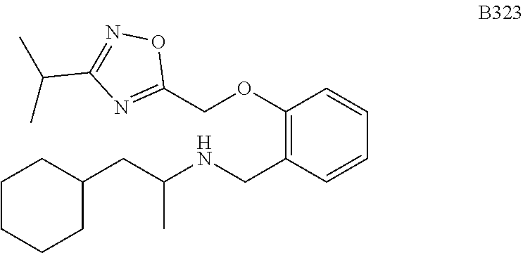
C(C1=NOC(COC2=C(CNC(CC3CCCCC3)C)C=CC=C2)=N1)(C)C
